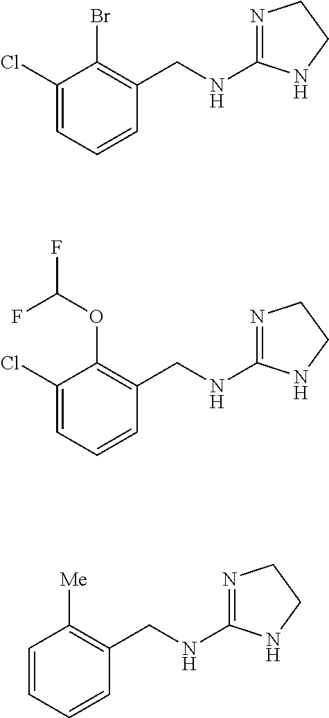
C1(Cl)=CC=CC(CNC2=NCCN2)=C1OC(F)F.C1(Cl)=CC=CC(CNC2=NCCN2)=C1Br.C1=CC=CC(CNC2=NCCN2)=C1[Me]
